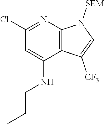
C1(Cl)=NC2=C(C(NCCC)=C1)C([CF3])=CN2[SEM]
